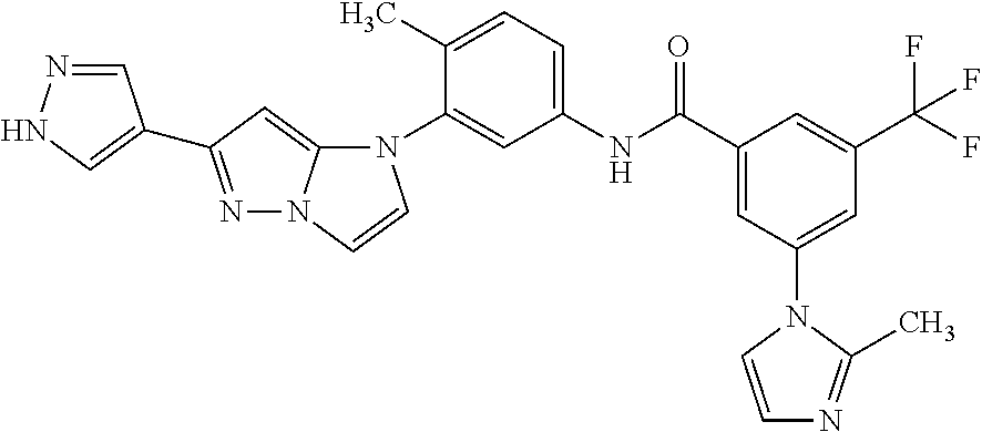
C1(C)=CC=C(NC(C2=CC(N3C=CN=C3C)=CC(C(F)(F)F)=C2)=O)C=C1N1C2=CC(C3=CNN=C3)=NN2C=C1
